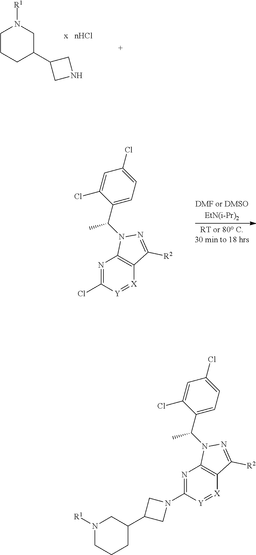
C1CCC(C2CNC2)CN1[R1].C1=C(Cl)C(C(C)N2C3=C([X]=[Y]C(Cl)=N3)C([R2])=N2)=CC=C1Cl.C1=C(Cl)C(C(C)N2C3=C([X]=[Y]C(N4CC(C5CN([R1])CCC5)C4)=N3)C([R2])=N2)=CC=C1Cl
